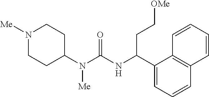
N1([Me])CCC(N(C(=O)NC(C2=CC=CC3=C2C=CC=C3)CC[OMe])[Me])CC1
